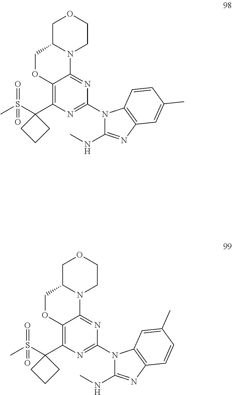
C1C2N(CCO1)C1=NC(N3C(NC)=NC4=C3C=CC(C)=C4)=NC(C3(S(C)(=O)=O)CCC3)=C1OC2.C1C2N(CCO1)C1=NC(N3C(NC)=NC4=C3C=C(C)C=C4)=NC(C3(S(C)(=O)=O)CCC3)=C1OC2
